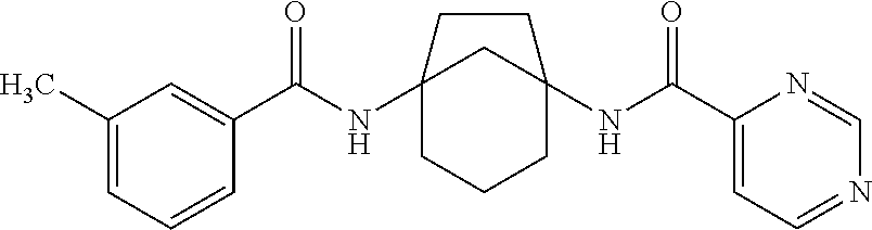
C12(NC(C3=CC(C)=CC=C3)=O)CCCC(NC(C3=CC=NC=N3)=O)(C1)CC2
